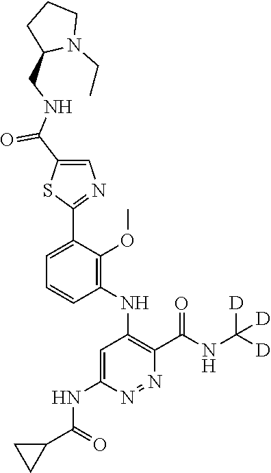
C1=C(C2=NC=C(C(NCC3N(CC)CCC3)=O)S2)C(OC)=C(NC2=C(C(NC([D])([D])[D])=O)N=NC(NC(C3CC3)=O)=C2)C=C1
